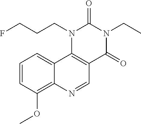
C1=CC(OC)=C2C(=C1)C1=C(C=N2)C(=O)N(CC)C(=O)N1CCCF
